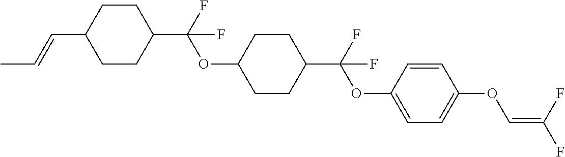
C1CC(C(F)(OC2CCC(C(F)(OC3=CC=C(OC=C(F)F)C=C3)F)CC2)F)CCC1C=CC
